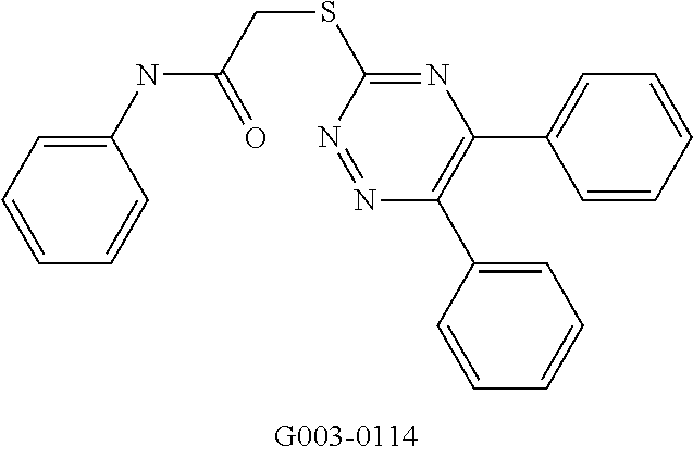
C1(NC(CSC2=NC(C3=CC=CC=C3)=C(C3=CC=CC=C3)N=N2)=O)=CC=CC=C1
